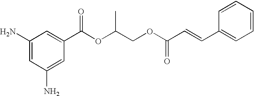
C1(N)=CC(N)=CC(C(OC(COC(C=CC2=CC=CC=C2)=O)C)=O)=C1
